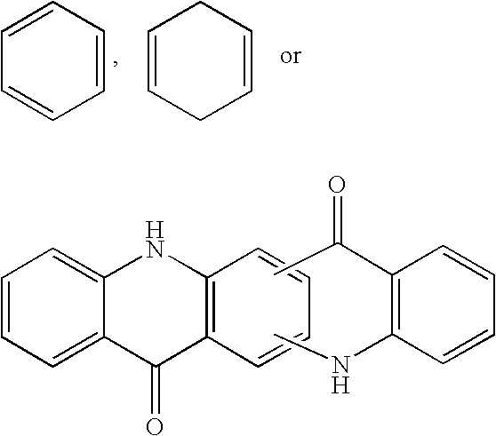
C1=CC=CC=C1.C1=CCC=CC1.C1=CC=C2C(=C1)NC1=C(C2=O)C=CC=C1.CC(=O)C1=C(NC)C=CC=C1
